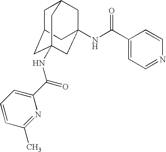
C1C2CC3(NC(C4=CC=CC(C)=N4)=O)CC(NC(C4=CC=NC=C4)=O)(CC1C3)C2
